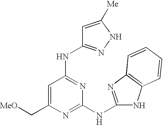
C1=C(C[MeO])N=C(NC2=NC3=C(N2)C=CC=C3)N=C1NC1=NNC([Me])=C1
